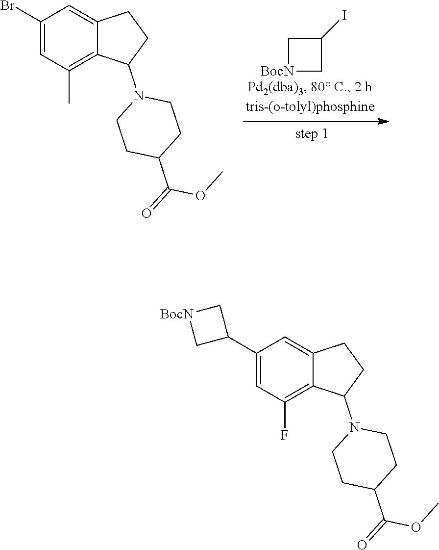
[BocN]1CC(I)C1.C1(Br)=CC(C)=C2C(=C1)CCC2N1CCC(C(=O)OC)CC1.C1(C2C[BocN]C2)=CC(F)=C2C(=C1)CCC2N1CCC(C(=O)OC)CC1
